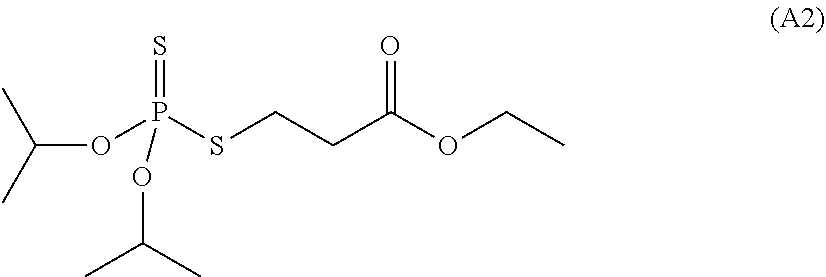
S=P(OC(C)C)(SCCC(OCC)=O)OC(C)C
